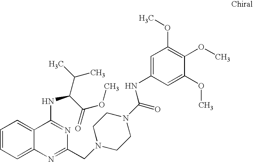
C1=CC=C2C(=C1)C(NC(C(C)C)C(=O)OC)=NC(CN1CCN(C(=O)NC3=CC(OC)=C(OC)C(OC)=C3)CC1)=N2
